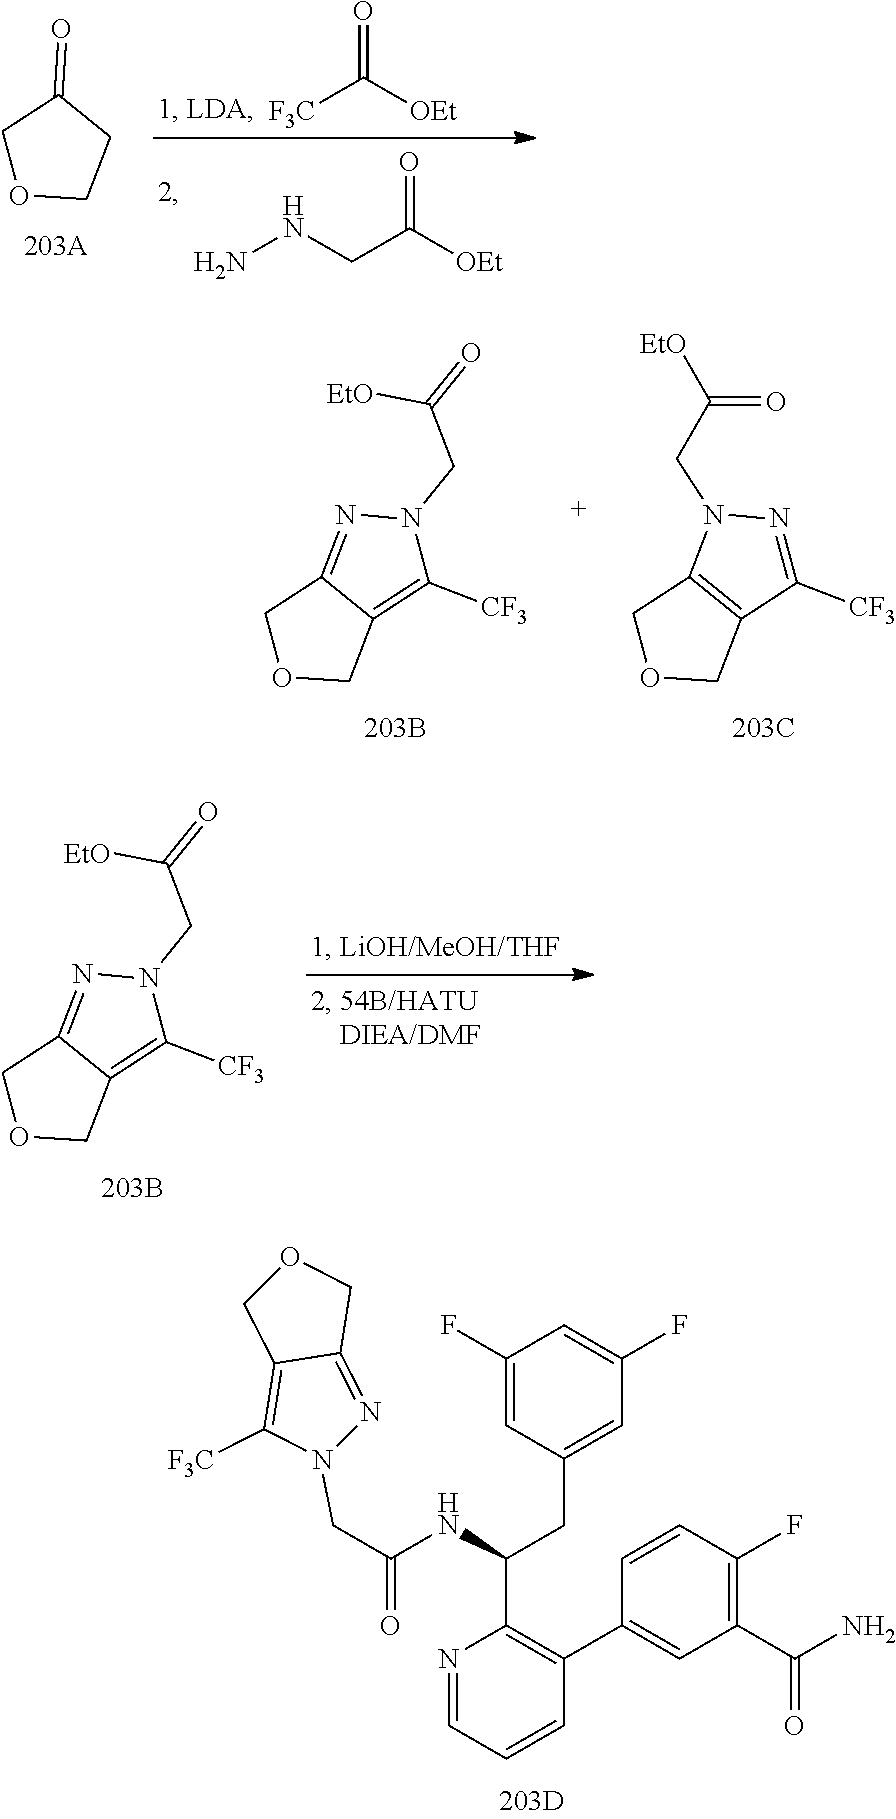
[F3C]C([OEt])=O.C(C([OEt])=O)NN.C1C(=O)COC1.C12=C([CF3])N(CC([EtO])=O)N=C1COC2.C12=C(COC1)N(CC(=O)[EtO])N=C2[CF3].C12=C([CF3])N(CC([EtO])=O)N=C1COC2.N1(CC(=O)NC(CC2=CC(F)=CC(F)=C2)C2=C(C3=CC(C(N)=O)=C(F)C=C3)C=CC=N2)N=C2C(=C1[F3C])COC2
